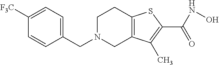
C1(CN2CC3=C(CC2)SC(C(NO)=O)=C3C)=CC=C([F3C])C=C1
